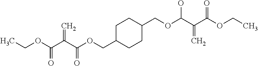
CCOC(C(C(OCC1CCC(COC(C(C(OCC)=O)=C)O)CC1)=O)=C)=O
